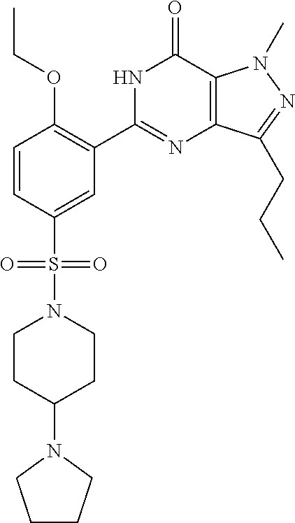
C1(S(=O)(=O)N2CCC(N3CCCC3)CC2)=CC(C2=NC3=C(C(=O)N2)N(C)N=C3CCC)=C(OCC)C=C1
